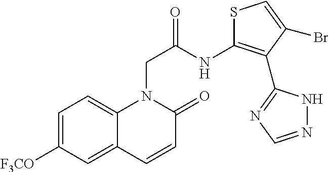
C12=CC=C([F3CO])C=C1C=CC(=O)N2CC(NC1=C(C2=NC=NN2)C(Br)=CS1)=O
